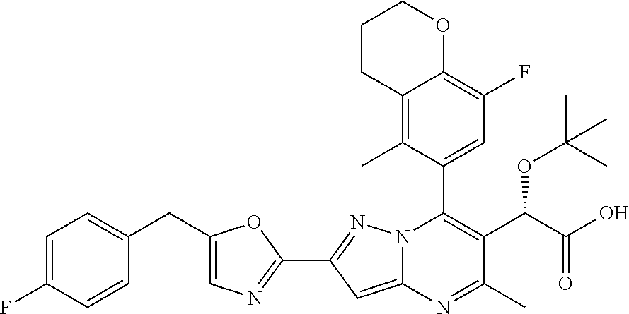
C(C1=CC=C(F)C=C1)C1=CN=C(C2=NN3C(C4=CC(F)=C5C(=C4C)CCCO5)=C(C(C(O)=O)OC(C)(C)C)C(C)=NC3=C2)O1
